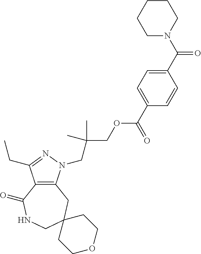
C12=C(CC3(CNC1=O)CCOCC3)N(CC(COC(C1=CC=C(C(N3CCCCC3)=O)C=C1)=O)(C)C)N=C2CC
